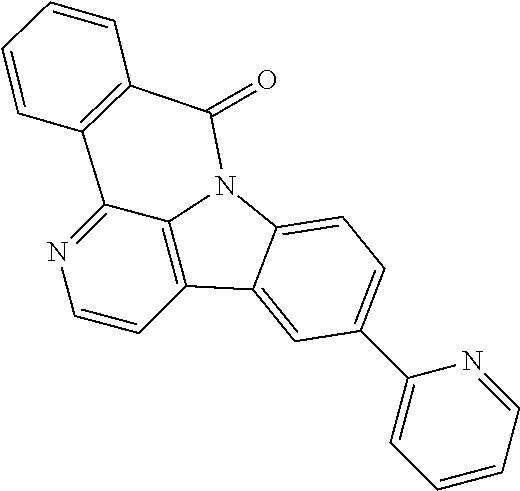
C1=CC2=C3C(=N1)C1=C(C(=O)N3C3=CC=C(C4=CC=CC=N4)C=C23)C=CC=C1
